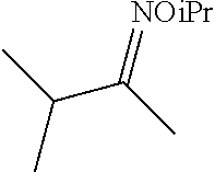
CC(C(C)=[NOiPr])C
